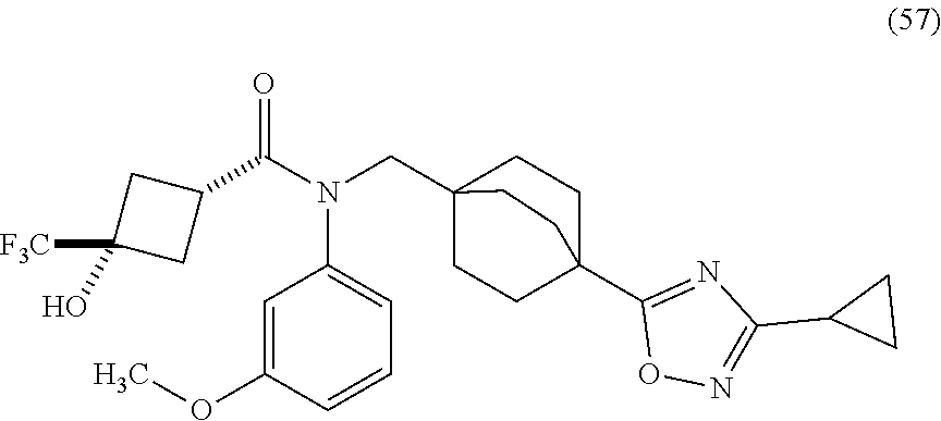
C1=C(OC)C=CC=C1N(CC12CCC(C3=NC(C4CC4)=NO3)(CC1)CC2)C(C1CC(O)([F3C])C1)=O
